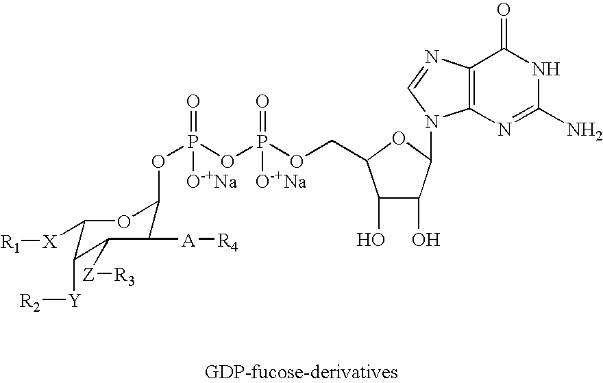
C1(O)C(O)C(N2C3=C(N=C2)C(=O)NC(N)=N3)OC1COP(OP(OC1C([A][R4])C([Z][R3])C([Y][R2])C([X][R1])O1)(=O)[O-+Na])(=O)[O-+Na]
